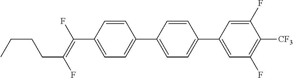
C1=CC(C(=C(F)CCCC)F)=CC=C1C1=CC=C(C2=CC(F)=C([CF3])C(F)=C2)C=C1
